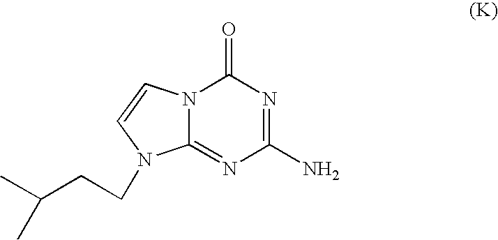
N12C(=NC(N)=NC1=O)N(CCC(C)C)C=C2
